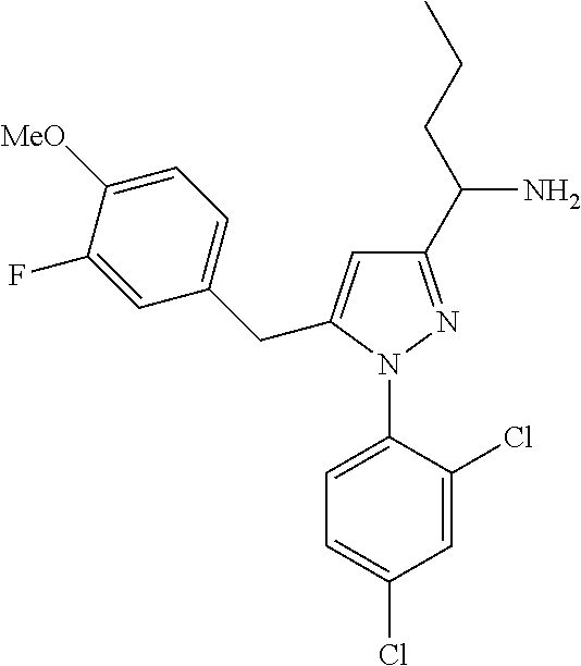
C1=C(N2N=C(C(N)CCC)C=C2CC2=CC=C([MeO])C(F)=C2)C(Cl)=CC(Cl)=C1
